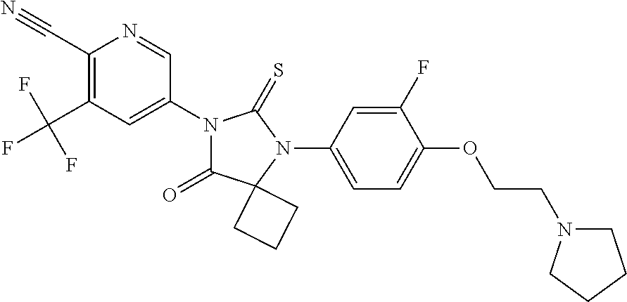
C1(C#N)=C(C(F)(F)F)C=C(N2C(=O)C3(N(C4=CC=C(OCCN5CCCC5)C(F)=C4)C2=S)CCC3)C=N1
